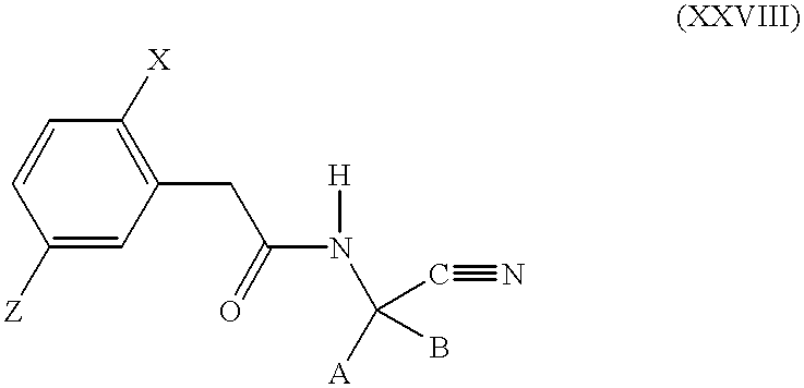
C1([Z])=CC(CC(N([H])C([A])(C#N)B)=O)=C([X])C=C1
